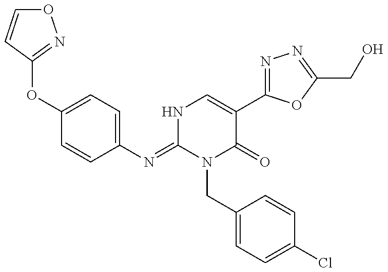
O(C1=CC=C(N=C2N(CC3=CC=C(Cl)C=C3)C(=O)C(C3=NN=C(CO)O3)=CN2)C=C1)C1=NOC=C1
